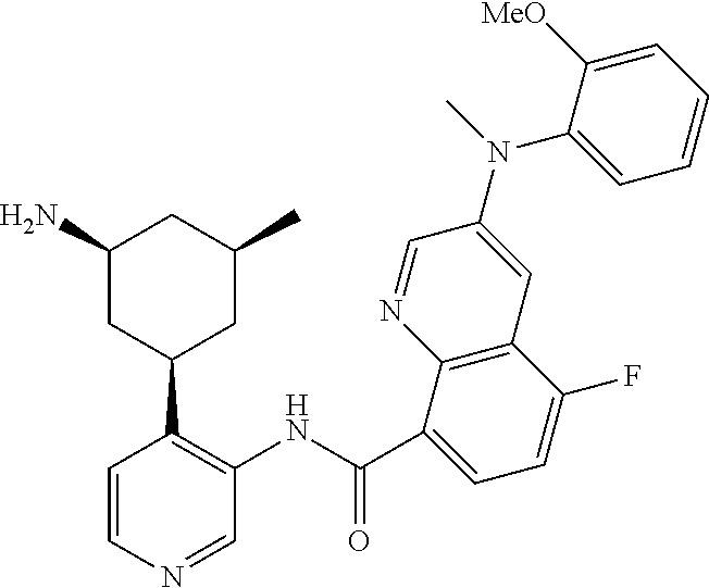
C1=CN=CC(NC(C2=CC=C(F)C3=C2N=CC(N(C)C2=CC=CC=C2[MeO])=C3)=O)=C1C1CC(N)CC(C)C1
